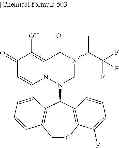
C1(=O)C=CN2C(=C1O)C(=O)N(C(C(F)(F)F)C)CN2C1C2=C(COC3=C1C=CC=C3F)C=CC=C2
